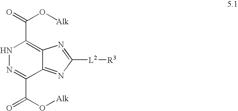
N1N=C(C(=O)O[Alk])C2=NC([L2][R3])=NC2=C1C(=O)O[Alk]
